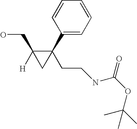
OCC1([H])CC1(C1=CC=CC=C1)CCNC(OC(C)(C)C)=O
